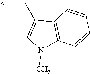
C1(CC)=CN(C)C2=C1C=CC=C2
